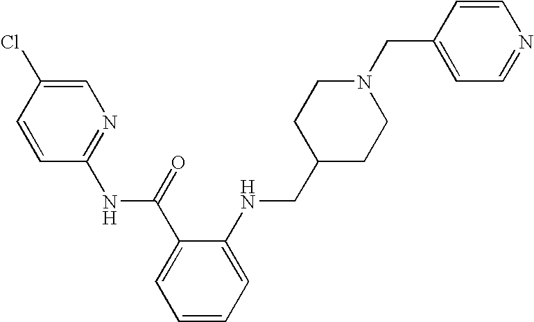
C1(Cl)=CN=C(NC(C2=CC=CC=C2NCC2CCN(CC3=CC=NC=C3)CC2)=O)C=C1
